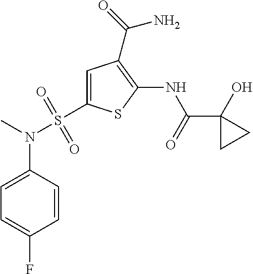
C1(C(=O)NC2=C(C(=O)N)C=C(S(N(C3=CC=C(F)C=C3)C)(=O)=O)S2)(O)CC1
